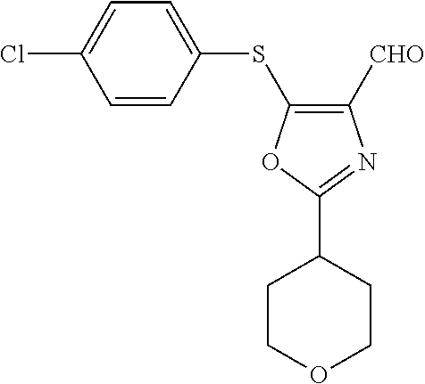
C1([CHO])=C(SC2=CC=C(Cl)C=C2)OC(C2CCOCC2)=N1
